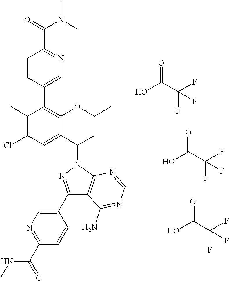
C1=CC(C2=C(OCC)C(C(C)N3N=C(C4=CN=C(C(=O)NC)C=C4)C4=C3N=CN=C4N)=CC(Cl)=C2C)=CN=C1C(=O)N(C)C.OC(C(F)(F)F)=O.OC(C(F)(F)F)=O.OC(C(F)(F)F)=O
